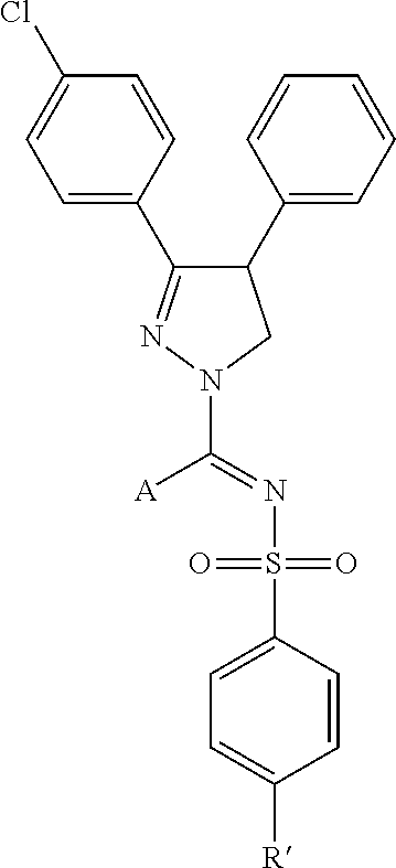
C1=C(C2=NN(C([A])=NS(C3=CC=C([R])C=C3)(=O)=O)CC2C2=CC=CC=C2)C=CC(Cl)=C1
